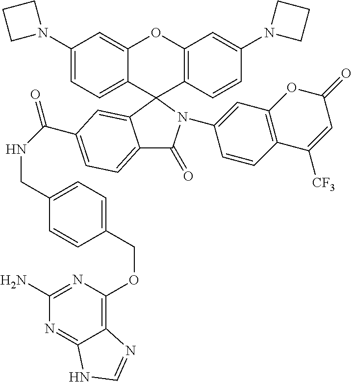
C1(N2CCC2)=CC=C2C(=C1)OC1=C(C23C2=CC(C(NCC4=CC=C(COC5=C6C(=NC(N)=N5)NC=N6)C=C4)=O)=CC=C2C(=O)N3C2=CC3=C(C=C2)C([CF3])=CC(=O)O3)C=CC(N2CCC2)=C1
